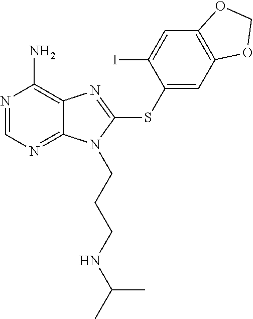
N1=CN=C2C(=C1N)N=C(SC1=CC3=C(C=C1I)OCO3)N2CCCNC(C)C
